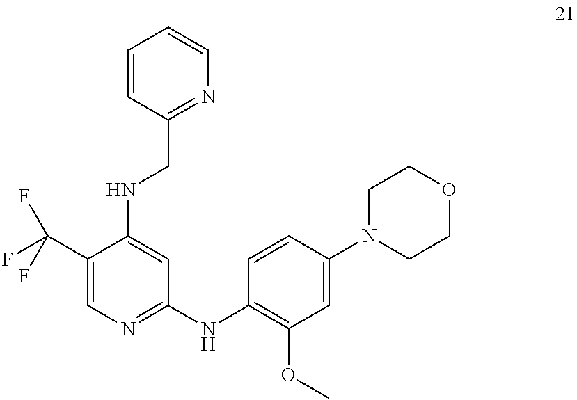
C1(C(F)(F)F)=CN=C(NC2=C(OC)C=C(N3CCOCC3)C=C2)C=C1NCC1=NC=CC=C1
